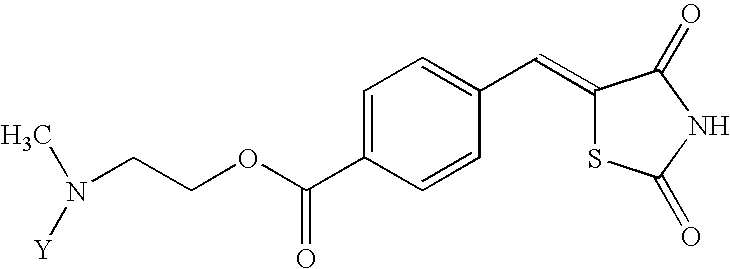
C1=C(C(OCCN(C)[Y])=O)C=CC(C=C2SC(=O)NC2=O)=C1
